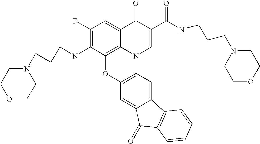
C1(F)=C(NCCCN2CCOCC2)C2=C3C(=C1)C(=O)C(C(NCCCN1CCOCC1)=O)=CN3C1=C(O2)C=C2C(=C1)C1=C(C2=O)C=CC=C1
